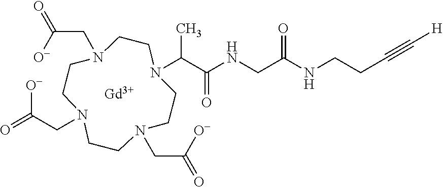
C(#CCCNC(=O)CNC(=O)C(C)N1CCN(CC([O-])=O)CCN(CC([O-])=O)CCN(CC([O-])=O)CC1)[H].[Gd]
